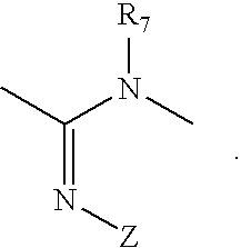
CC(N(C)[R7])=N[Z]
